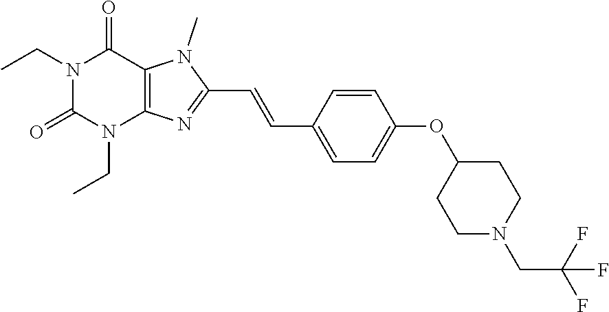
N1(CC)C(=O)N(CC)C2=C(C1=O)N(C)C(C=CC1=CC=C(OC3CCN(CC(F)(F)F)CC3)C=C1)=N2
